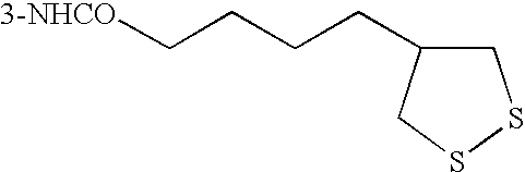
C1C(CCCC[3-NHCO])CSS1
